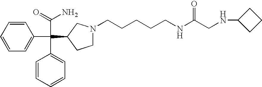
C1=CC=C(C(C(N)=O)(C2=CC=CC=C2)C2CN(CCCCCNC(CNC3CCC3)=O)CC2)C=C1
